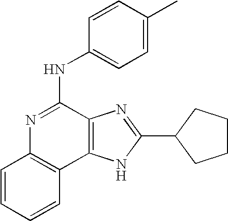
C1=CC=CC2=C1N=C(NC1=CC=C(C)C=C1)C1=C2NC(C2CCCC2)=N1
